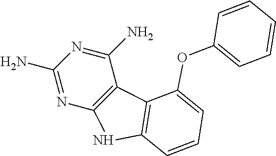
C12=C(C(N)=NC(N)=N1)C1=C(N2)C=CC=C1OC1=CC=CC=C1
